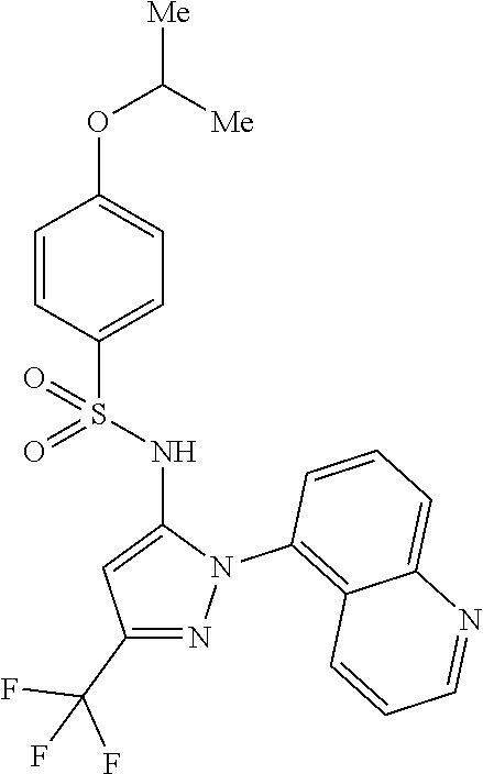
C1=CC(S(NC2=CC(C(F)(F)F)=NN2C2=C3C(=CC=C2)N=CC=C3)(=O)=O)=CC=C1OC([Me])[Me]
